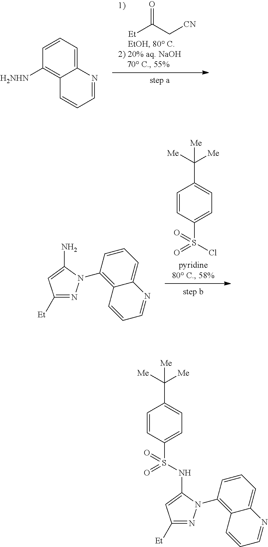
C1=CC([H2NHN])=C2C(=C1)N=CC=C2.[Et]C(C[CN])=O.C1([Et])=NN(C2=C3C(=CC=C2)N=CC=C3)C(N)=C1.C1=CC(S(Cl)(=O)=O)=CC=C1C([Me])([Me])[Me].C1=CC(S(=O)(=O)NC2=CC([Et])=NN2C2=C3C(=CC=C2)N=CC=C3)=CC=C1C([Me])([Me])[Me]
